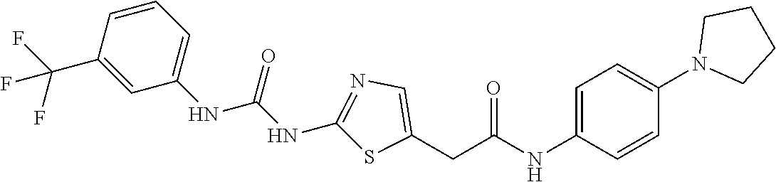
C1=CC=C(NC(NC2=NC=C(CC(NC3=CC=C(N4CCCC4)C=C3)=O)S2)=O)C=C1C(F)(F)F
